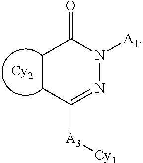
[A1]N1C(=O)CCC([A3][Cy1])=N1.[Cy2]
